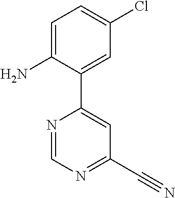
C1(C#N)=NC=NC(C2=CC(Cl)=CC=C2N)=C1
